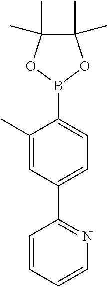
C1(C2=CC=C(B3OC(C)(C)C(C)(C)O3)C(C)=C2)=NC=CC=C1
